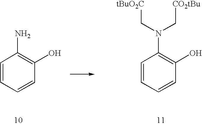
C1=CC=CC(O)=C1N.C1=CC=CC(O)=C1N(C[CO2tBu])C[tBuO2C]
